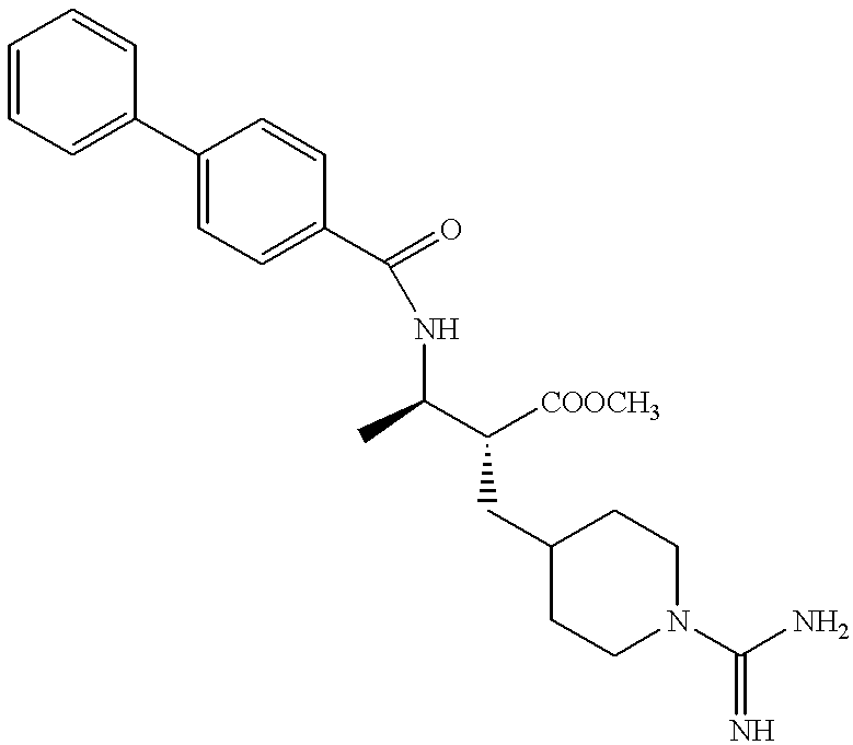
C1=CC=C(C2=CC=C(C(=O)NC(C)C([COOCH3])CC3CCN(C(N)=N)CC3)C=C2)C=C1
